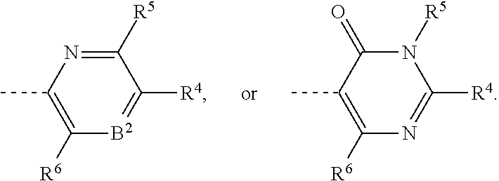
C1([R5])=NC(C)=C([R6])[B2]=C1[R4].N1([R5])C(=O)C(C)=C([R6])N=C1[R4]
